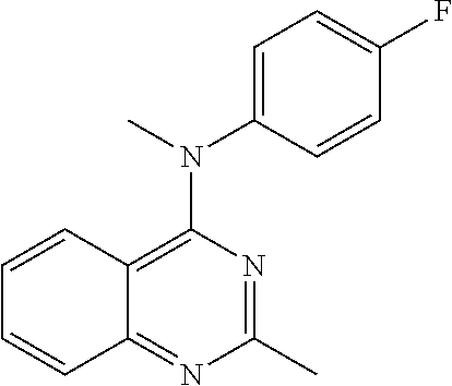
C12=C(N(C)C3=CC=C(F)C=C3)N=C(C)N=C1C=CC=C2
